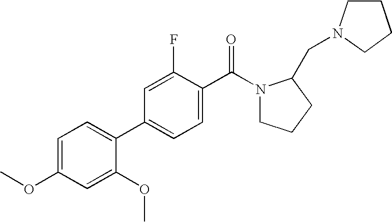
C1(OC)=CC=C(C2=CC=C(C(=O)N3CCCC3CN3CCCC3)C(F)=C2)C(OC)=C1
